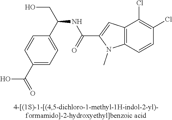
C1(C(=O)O)=CC=C(C(CO)NC(C2=CC3=C(N2C)C=CC(Cl)=C3Cl)=O)C=C1
